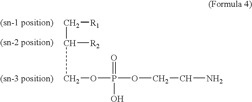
C(C[R1])([R2])COP(OCCN)(O)=O
